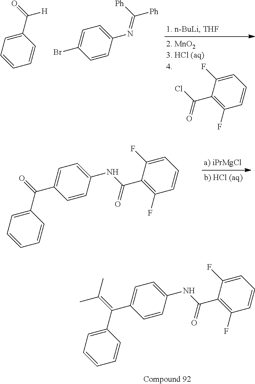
C1(C(=C(C)C)C2=CC=C(NC(C3=C(F)C=CC=C3F)=O)C=C2)=CC=CC=C1.C1=C(F)C(C(=O)Cl)=C(F)C=C1.C1(C(=O)[H])=CC=CC=C1.BrC1=CC=C(N=C([Ph])[Ph])C=C1.C1(C(=O)C2=CC=C(NC(C3=C(F)C=CC=C3F)=O)C=C2)=CC=CC=C1
